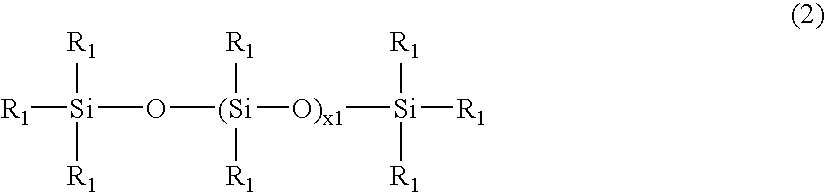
[R1][Si]([R1])([R1])O[(Si]([R1])([R1])[O)x1][Si]([R1])([R1])[R1]
